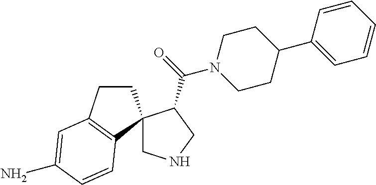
C1CC(C2=CC=CC=C2)CCN1C(=O)C1CNCC12CCC1=C2C=CC(N)=C1
